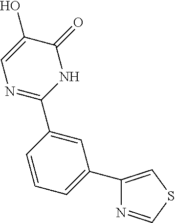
C1(C2=CC(C3=CSC=N3)=CC=C2)=NC=C(O)C(=O)N1
